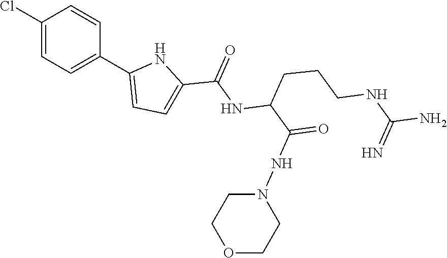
C1(Cl)=CC=C(C2=CC=C(C(NC(C(NN3CCOCC3)=O)CCCNC(N)=N)=O)N2)C=C1
